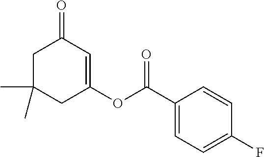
C1C(C)(C)CC(OC(C2=CC=C(F)C=C2)=O)=CC1=O
